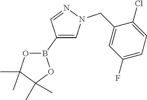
C1(B2OC(C)(C)C(C)(C)O2)=CN(CC2=CC(F)=CC=C2Cl)N=C1
